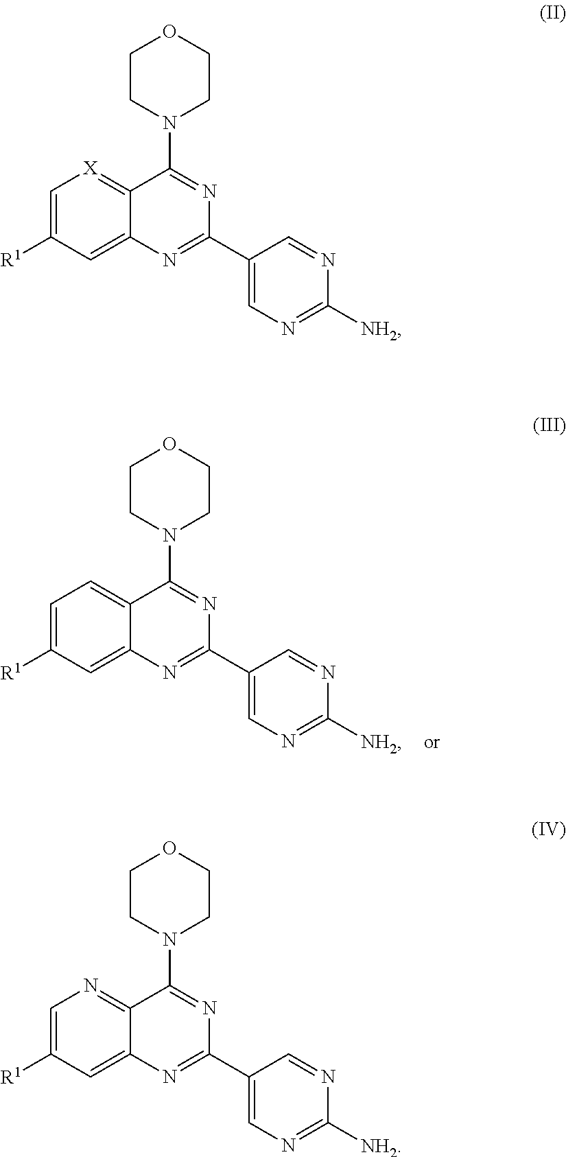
C1=C([R1])C=C2C(=C1)C(N1CCOCC1)=NC(C1=CN=C([NH2])N=C1)=N2.C1=C([R1])C=C2C(=[X]1)C(N1CCOCC1)=NC(C1=CN=C([NH2])N=C1)=N2.C1=C([R1])C=C2C(=N1)C(N1CCOCC1)=NC(C1=CN=C([NH2])N=C1)=N2
